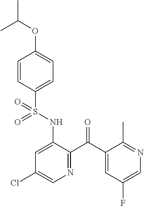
C1=CC(S(NC2=CC(Cl)=CN=C2C(C2=CC(F)=CN=C2C)=O)(=O)=O)=CC=C1OC(C)C
